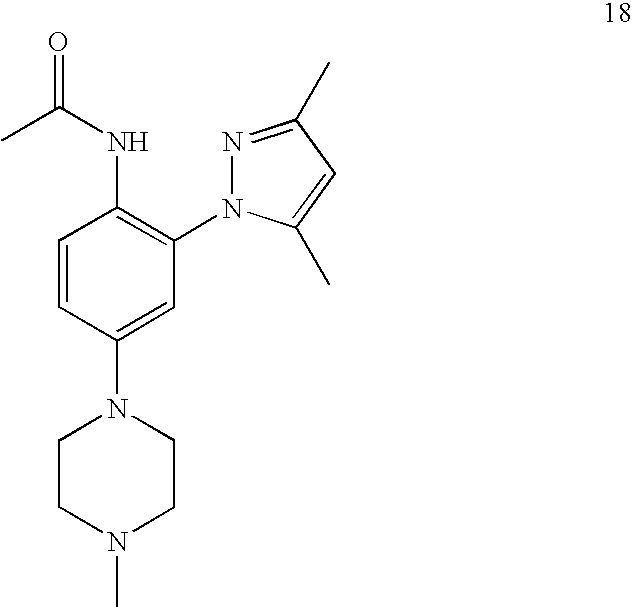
C1=CC(N2CCN(C)CC2)=CC(N2N=C(C)C=C2C)=C1NC(C)=O
